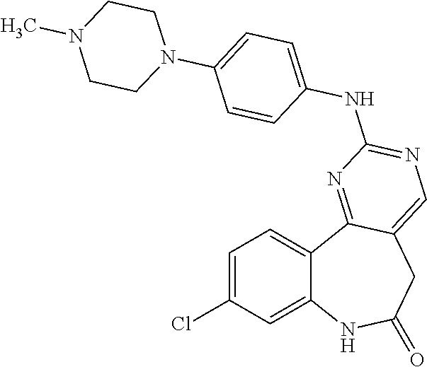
C12=CC(Cl)=CC=C1C1=NC(NC3=CC=C(N4CCN(C)CC4)C=C3)=NC=C1CC(=O)N2
